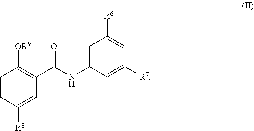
C1=CC([R8])=CC(C(NC2=CC([R6])=CC([R7])=C2)=O)=C1[OR9]
